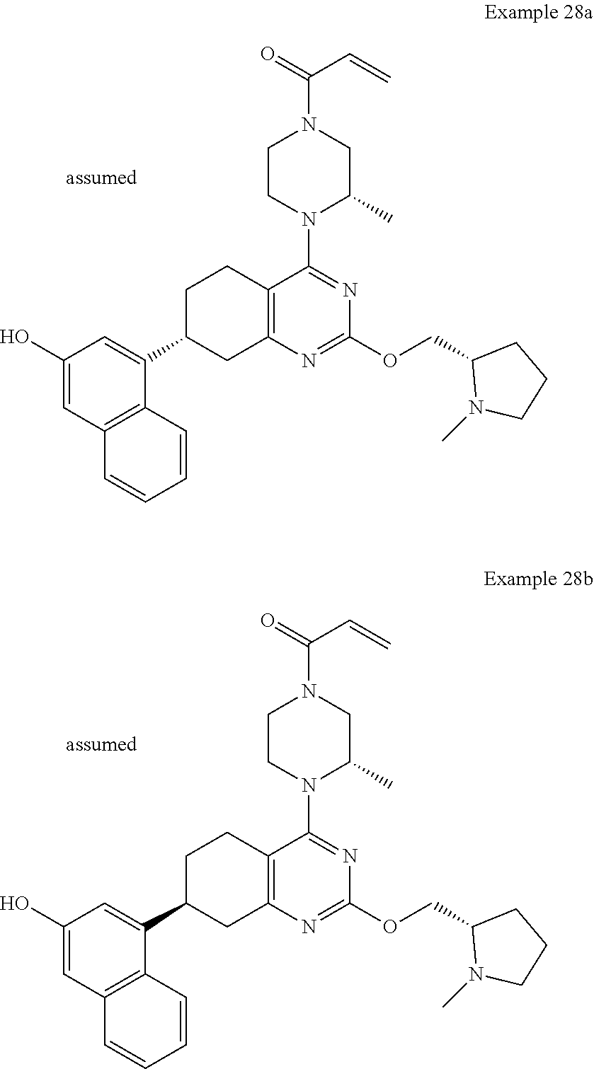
C1(O)=CC2=C(C(C3CCC4=C(C3)N=C(OCC3N(C)CCC3)N=C4N3C(C)CN(C(C=C)=O)CC3)=C1)C=CC=C2.C1(O)=CC2=C(C(C3CCC4=C(C3)N=C(OCC3N(C)CCC3)N=C4N3C(C)CN(C(C=C)=O)CC3)=C1)C=CC=C2
